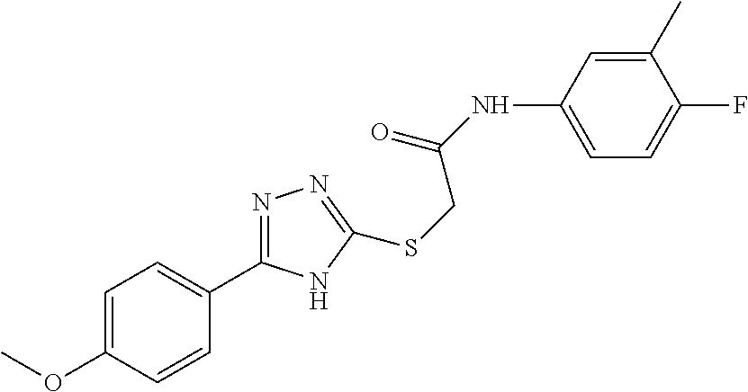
C1=C(NC(=O)CSC2=NN=C(C3=CC=C(OC)C=C3)N2)C=C(C)C(F)=C1
